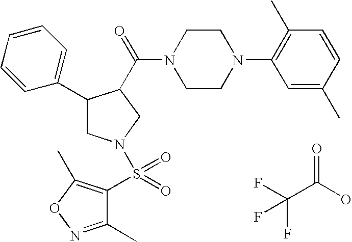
C1(C2=CC=CC=C2)CN(S(C2=C(C)ON=C2C)(=O)=O)CC1C(=O)N1CCN(C2=C(C)C=CC(C)=C2)CC1.O=C(O)C(F)(F)F
